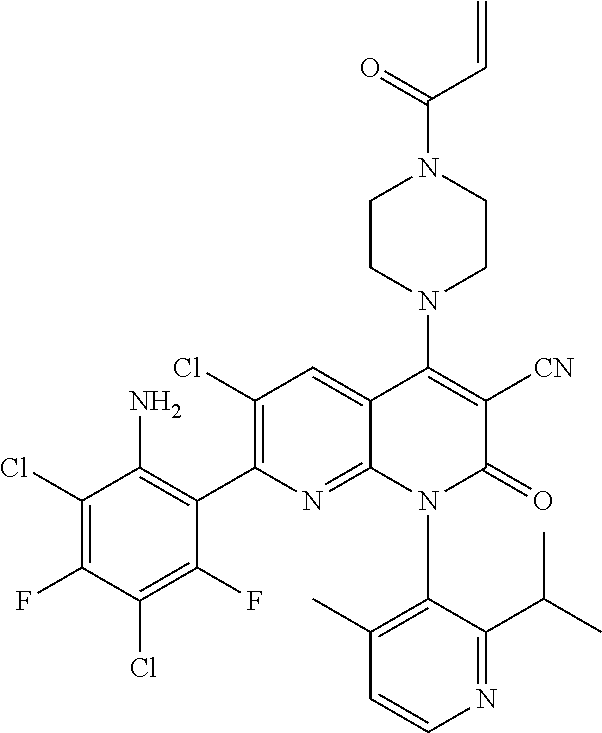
NC1=C(C2=C(Cl)C=C3C(=N2)N(C2=C(C)C=CN=C2C(C)C)C(=O)C([CN])=C3N2CCN(C(=O)C=C)CC2)C(F)=C(Cl)C(F)=C1Cl
